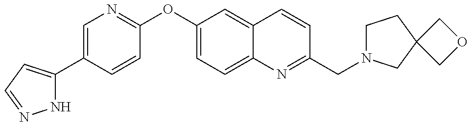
N1C(C2=CN=C(OC3=CC=C4C(=C3)C=CC(CN3CCC5(C3)COC5)=N4)C=C2)=CC=N1
